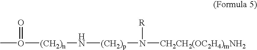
CO([(CH2)n]N[(CH2)p]N([CH2CH2(OC2H4)mNH2])[R])=O
